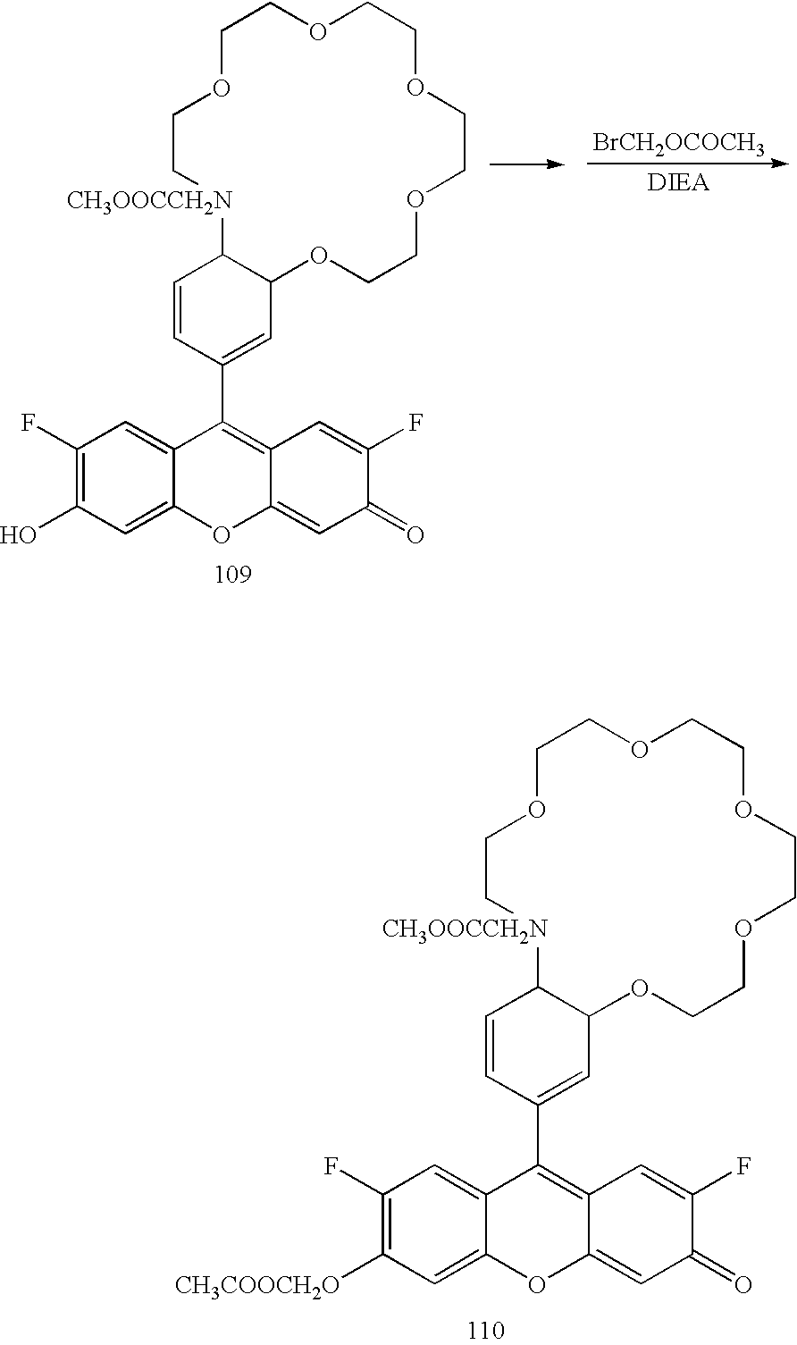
C1OCC[CH3OOCCH2N]C2C(OCCOCCOCCOC1)C=C(C1=C3C(=CC(=O)C(F)=C3)OC3=CC(O)=C(F)C=C13)C=C2.[BrCH2OCOCH3].C1OCC[CH3OOCCH2N]C2C(OCCOCCOCCOC1)C=C(C1=C3C(=CC(=O)C(F)=C3)OC3=CC([CH3COOCH2O])=C(F)C=C13)C=C2
